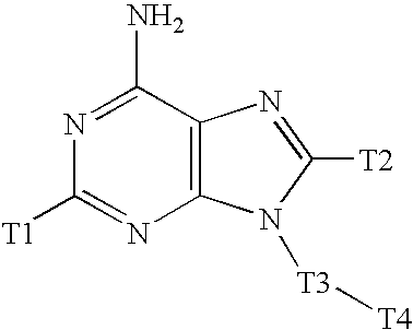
N1=C(N)C2=C(N=C1[T1])N([T3][T4])C([T2])=N2
